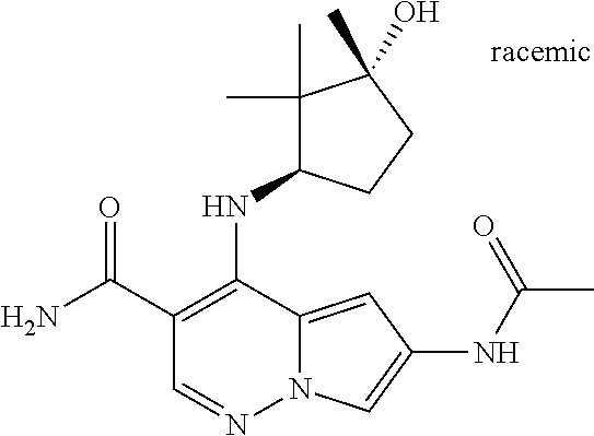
O=C(C1=C(NC2C(C)(C)C(C)(O)CC2)C2=CC(NC(C)=O)=CN2N=C1)N
